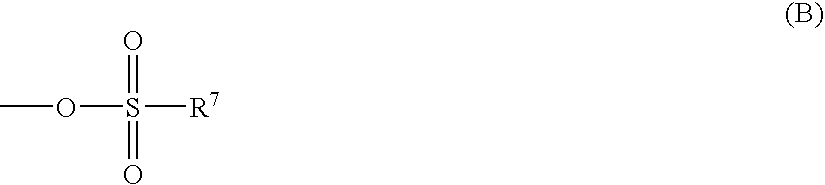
O(S([R7])(=O)=O)C
